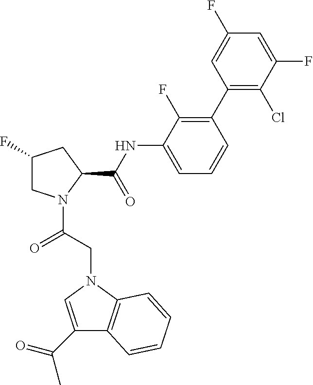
C1(F)CN(C(CN2C3=C(C(C(=O)C)=C2)C=CC=C3)=O)C(C(=O)NC2=CC=CC(C3=C(Cl)C(F)=CC(F)=C3)=C2F)C1
